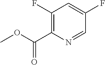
C1(F)=C(C(OC)=O)N=CC(F)=C1
